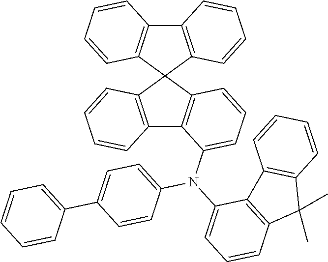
C12=C(C3(C4=C1C=CC=C4)C1=C(C4=C3C=CC=C4N(C3=CC=CC4=C3C3=C(C4(C)C)C=CC=C3)C3=CC=C(C4=CC=CC=C4)C=C3)C=CC=C1)C=CC=C2
